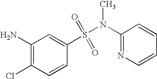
N(S(C1=CC(N)=C(Cl)C=C1)(=O)=O)(C1=NC=CC=C1)C
